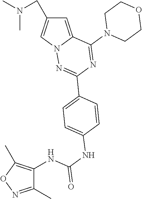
C1=C2N(C=C1CN(C)C)N=C(C1=CC=C(NC(=O)NC3=C(C)ON=C3C)C=C1)N=C2N1CCOCC1
